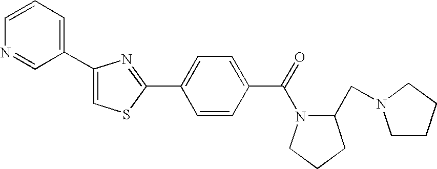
C1(C2=CC=CN=C2)=CSC(C2=CC=C(C(N3C(CN4CCCC4)CCC3)=O)C=C2)=N1
